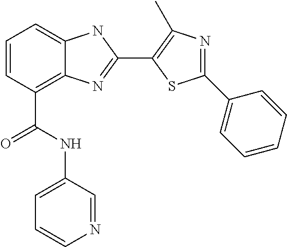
C1=CC(C(NC2=CC=CN=C2)=O)=C2C(=C1)NC(C1=C(C)N=C(C3=CC=CC=C3)S1)=N2
